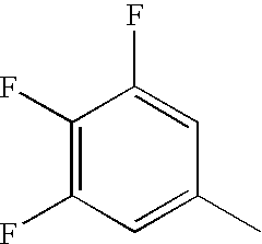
C1(F)=C(F)C=C(C)C=C1F
